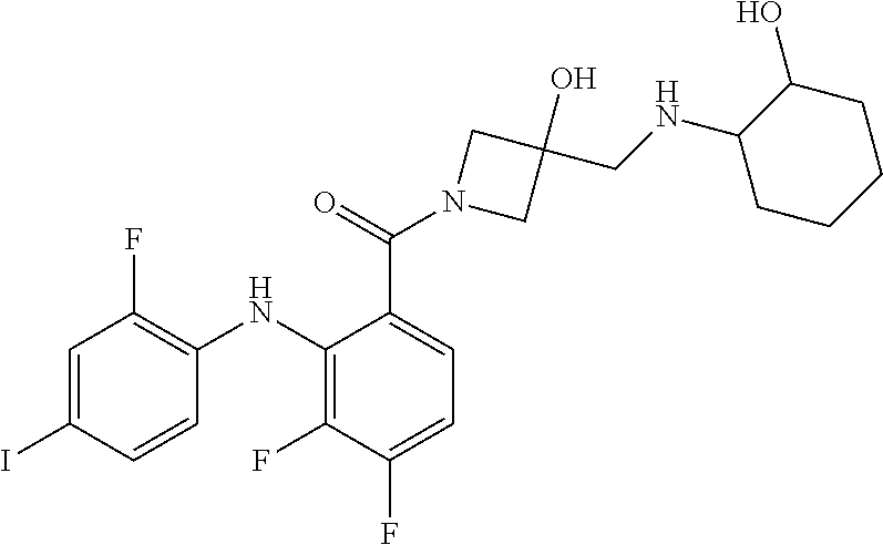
C1=C(I)C=CC(NC2=C(F)C(F)=CC=C2C(N2CC(O)(CNC3CCCCC3O)C2)=O)=C1F
